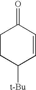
C1CC([t-Bu])C=CC1=O
